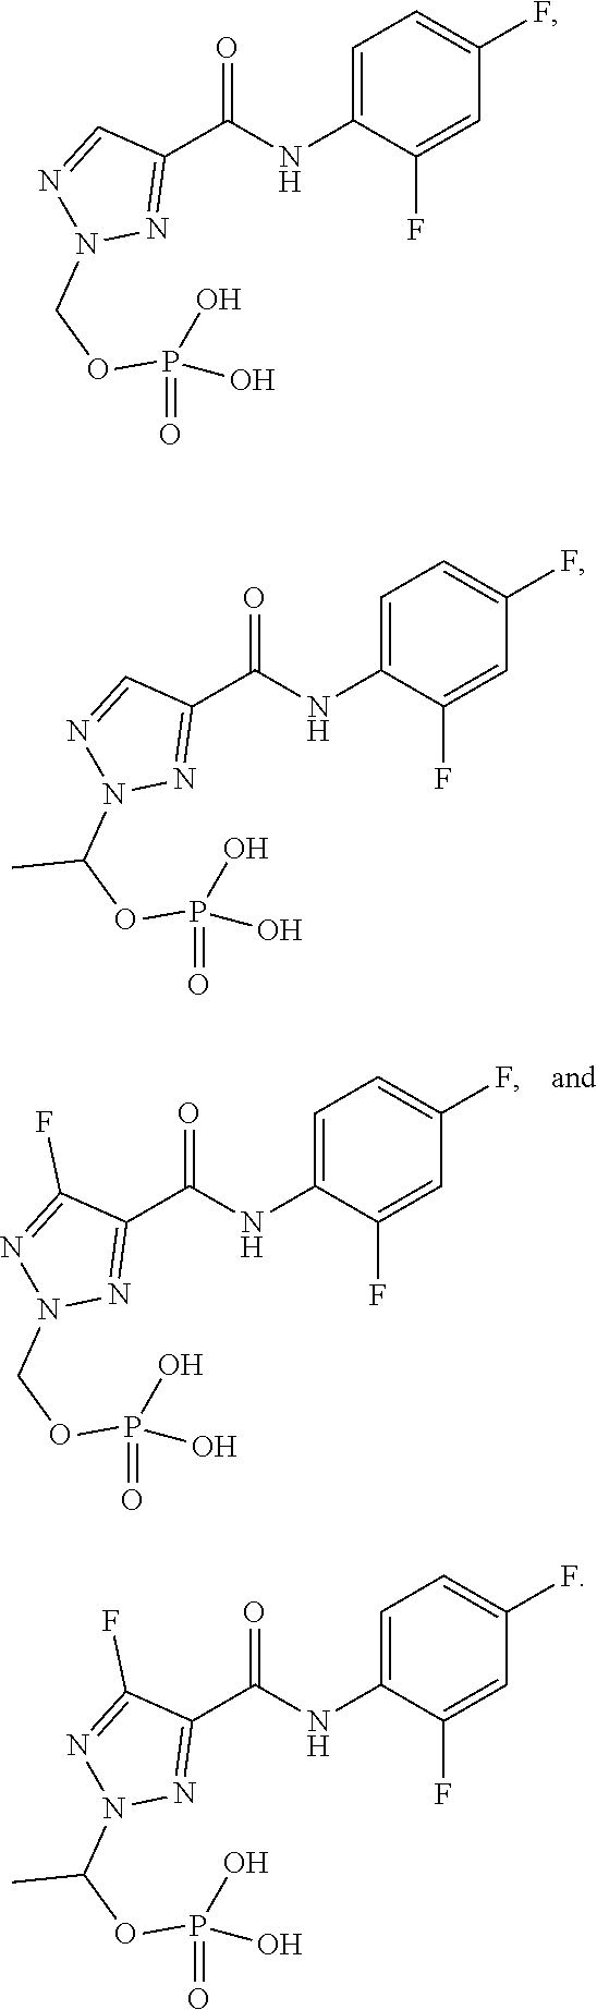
C1=C(NC(C2=NN(COP(=O)(O)O)N=C2F)=O)C(F)=CC(F)=C1.C1=C(NC(C2=NN(COP(=O)(O)O)N=C2)=O)C(F)=CC(F)=C1.C1=C(NC(C2=NN(C(OP(=O)(O)O)C)N=C2)=O)C(F)=CC(F)=C1.C1=C(NC(C2=NN(C(OP(=O)(O)O)C)N=C2F)=O)C(F)=CC(F)=C1
